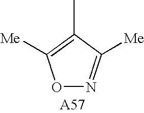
O1N=C([Me])C(C)=C1[Me]
